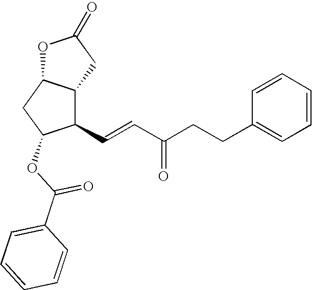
C1=CC=CC(CCC(C=CC2C3C(CC2OC(=O)C2=CC=CC=C2)OC(=O)C3)=O)=C1
